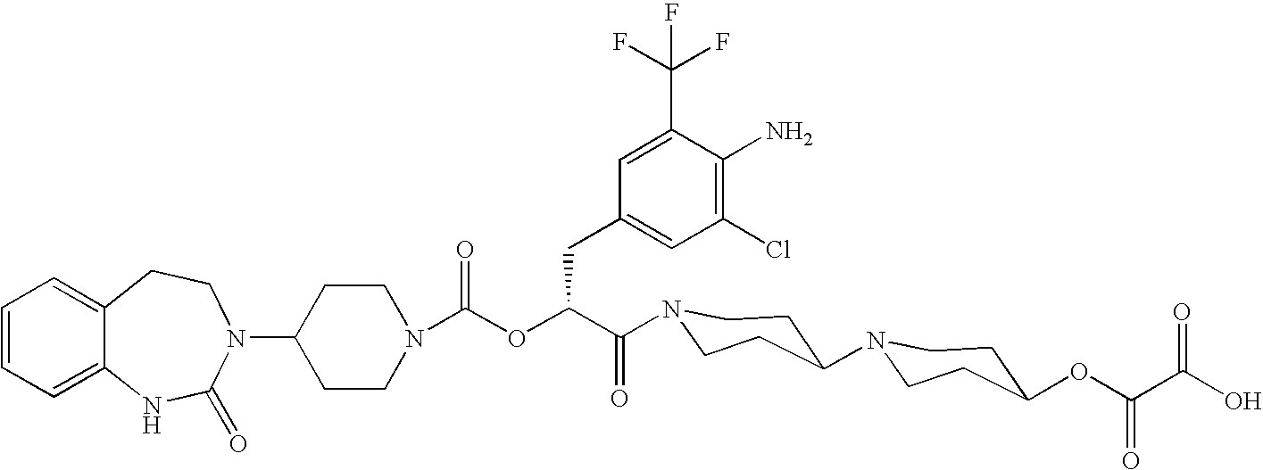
C12=CC=CC=C1NC(=O)N(C1CCN(C(OC(C(=O)N3CCC(N4CCC(OC(C(O)=O)=O)CC4)CC3)CC3=CC(Cl)=C(N)C(C(F)(F)F)=C3)=O)CC1)CC2
